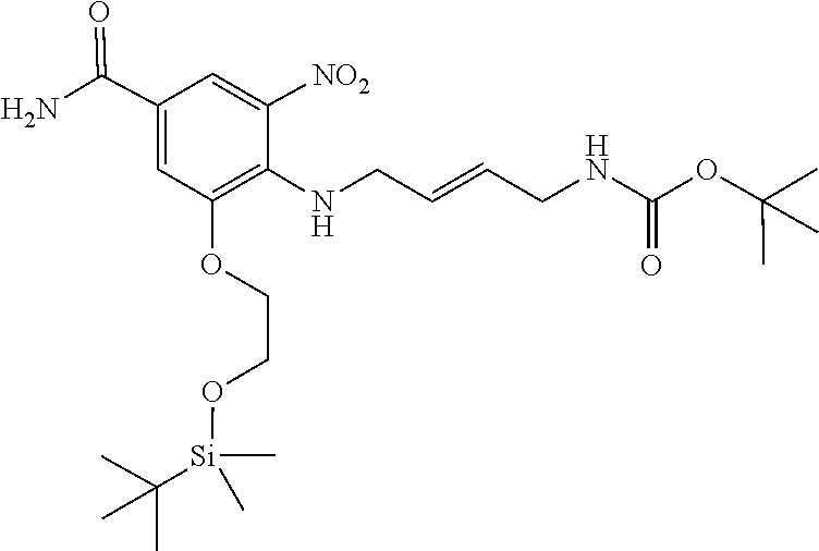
C(CO[Si](C(C)(C)C)(C)C)OC1=C(NCC=CCNC(=O)OC(C)(C)C)C([NO2])=CC(C(N)=O)=C1
